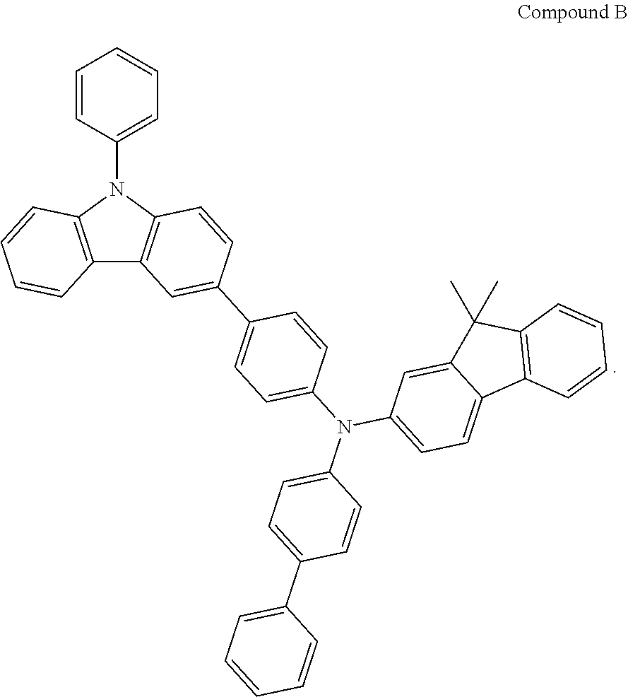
C12=C(N(C3=CC=CC=C3)C3=C1C=C(C1=CC=C(N(C4=CC=C(C5=CC=CC=C5)C=C4)C4=CC=C5C(=C4)C(C)(C)C4=C5C=CC=C4)C=C1)C=C3)C=CC=C2
